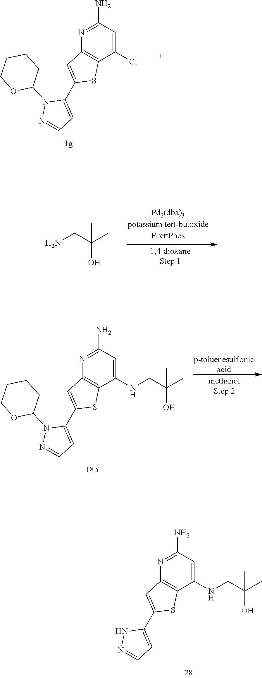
C1=C(C2=CC3=C(C(NCC(C)(C)O)=CC(N)=N3)S2)NN=C1.C1(N)=NC2=C(C(Cl)=C1)SC(C1=CC=NN1C1CCCCO1)=C2.NCC(C)(C)O.C1=C(C2=CC3=C(C(NCC(C)(C)O)=CC(N)=N3)S2)N(C2CCCCO2)N=C1.[p-toluenesulfonicacid]
